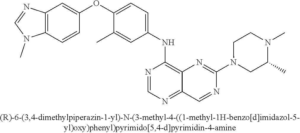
C1(OC2=CC=C(NC3=C4C(=NC=N3)C=NC(N3CC(C)N(C)CC3)=N4)C=C2C)=CC2=C(C=C1)N(C)C=N2
